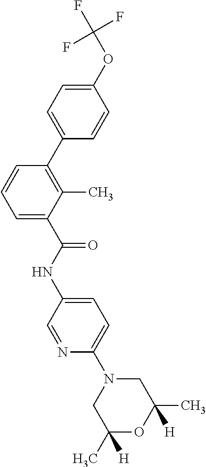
C1=C(C2=C(C)C(C(NC3=CC=C(N4CC(C)([H])OC(C)([H])C4)N=C3)=O)=CC=C2)C=CC(OC(F)(F)F)=C1
